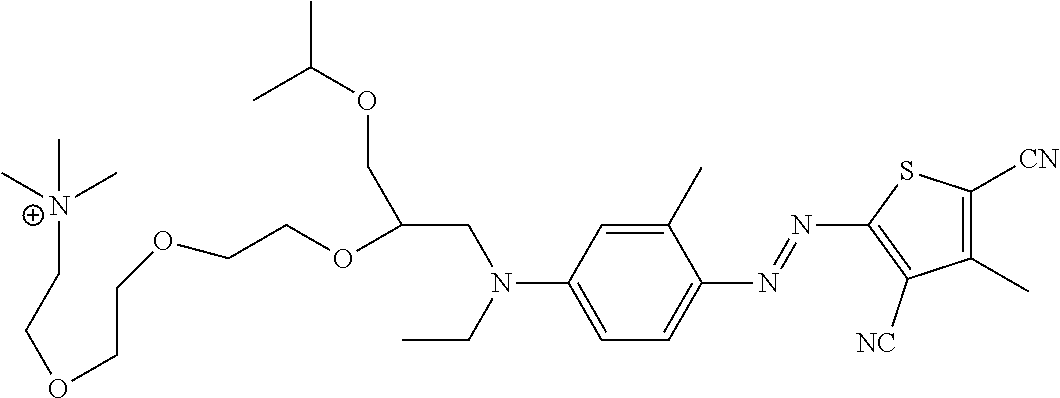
C1(C)=CC(N(CC)CC(COC(C)C)OCCOCCOCC[N+](C)(C)C)=CC=C1N=NC1=C([NC])C(C)=C([CN])S1
